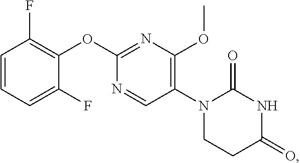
C1=CC=C(F)C(OC2=NC(OC)=C(N3CCC(=O)NC3=O)C=N2)=C1F
